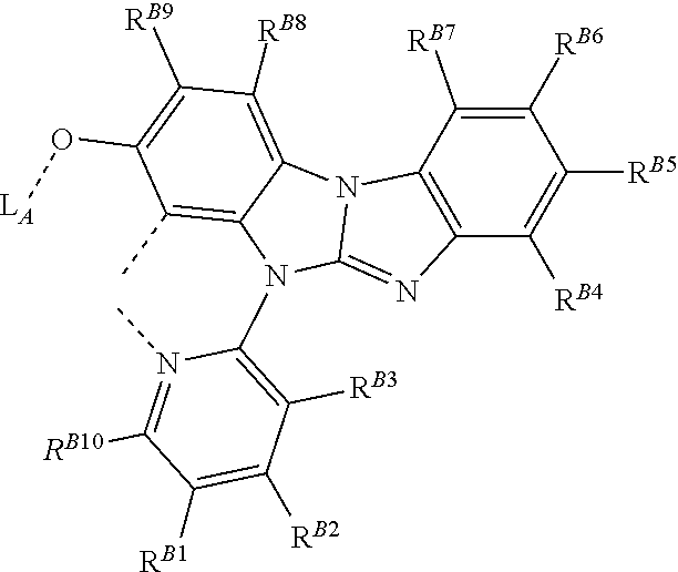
C12=C(C([RB7])=C([RB6])C([RB5])=C1[RB4])N1C3=C([RB8])C([RB9])=C(O[LA])C(C)=C3N(C3=C([RB3])C([RB2])=C([RB1])C([RB10])=N3C)C1=N2
